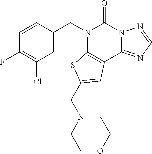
C1=CC(CN2C3=C(C4=NC=NN4C2=O)C=C(CN2CCOCC2)S3)=CC(Cl)=C1F
